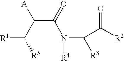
[R1]C(C([A])C(N([R4])C(C([R2])=O)[R3])=O)[R5]
